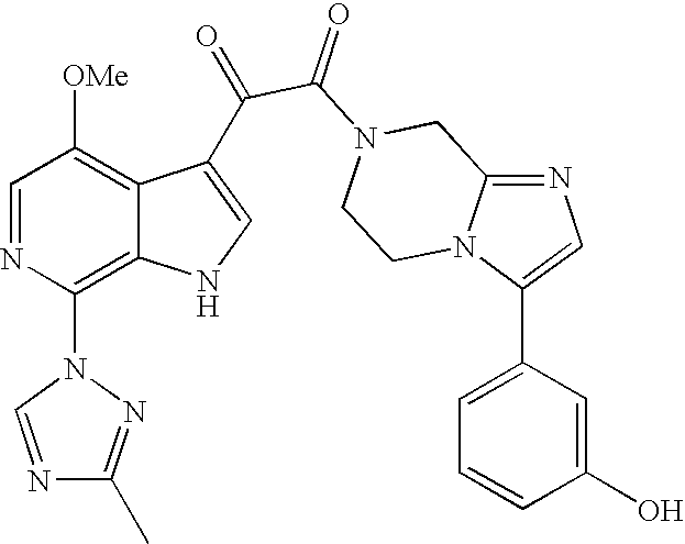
N1=C2N(C(C3=CC=CC(O)=C3)=C1)CCN(C(=O)C(=O)C1=CNC3=C(N4N=C(C)N=C4)N=CC([OMe])=C31)C2
